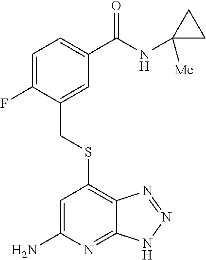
C1=C(N)N=C2C(=C1SCC1=CC(C(NC3([Me])CC3)=O)=CC=C1F)N=NN2
